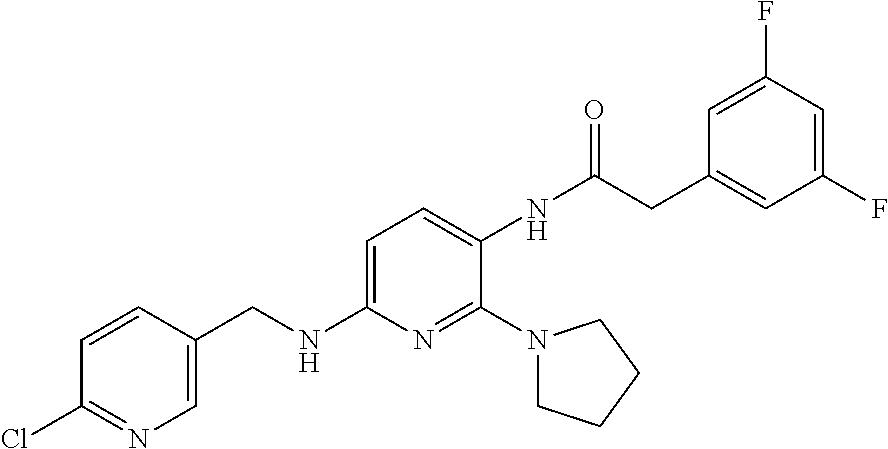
C1=C(CNC2=CC=C(NC(=O)CC3=CC(F)=CC(F)=C3)C(N3CCCC3)=N2)C=CC(Cl)=N1
